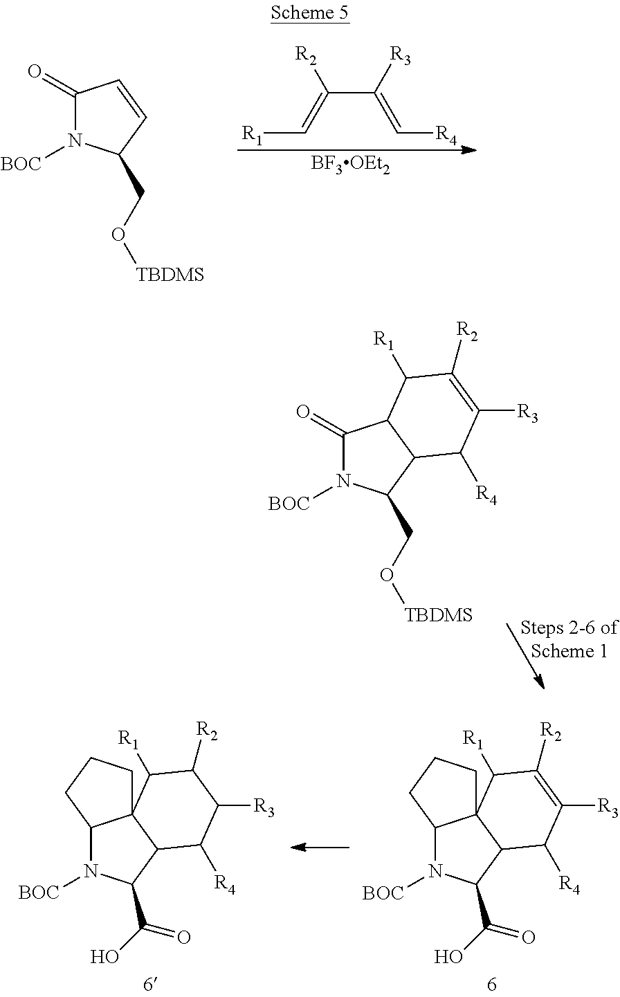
C1(=O)N([BOC])C(CO[TBDMS])C=C1.C(C(=C[R1])[R2])([R3])=C[R4].[BF3OEt2].C1(=O)N([BOC])C(CO[TBDMS])C2C1C([R1])C([R2])=C([R3])C2[R4].C12N([BOC])C(C(O)=O)C3C1(C([R1])C([R2])=C([R3])C3[R4])CCC2.C12N([BOC])C(C(O)=O)C3C1(C([R1])C([R2])C([R3])C3[R4])CCC2
